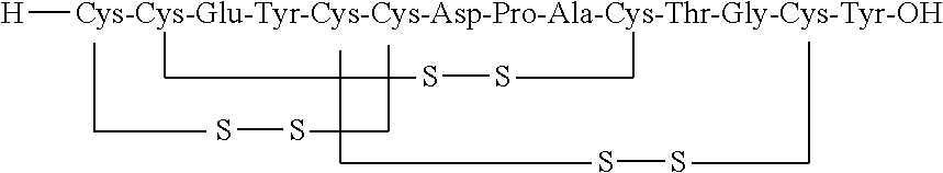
[H][Cys-Cys-Glu-Tyr-Cys-Cys-Asp-Pro-Ala-Cys-Thr-Gly-Cys-Tyr-OH].SS.SS.SS
